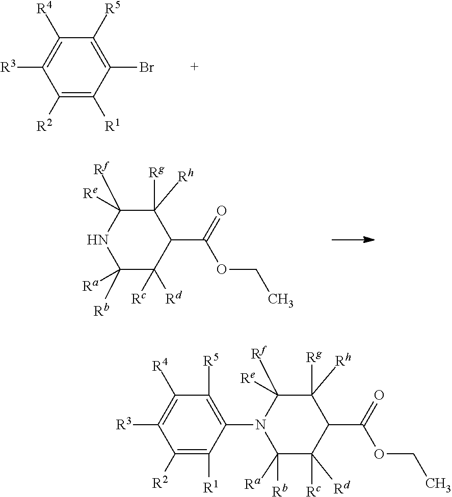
C1([R2])=C([R1])C(Br)=C([R5])C([R4])=C1[R3].C1([Rb])([Ra])C([Rd])([Rc])C(C(=O)OCC)C([Rh])([Rg])C([Rf])([Re])N1.C1([R2])=C([R1])C(N2C([Rb])([Ra])C([Rd])([Rc])C(C(=O)OCC)C([Rh])([Rg])C2([Rf])[Re])=C([R5])C([R4])=C1[R3]
